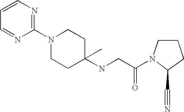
C1=CN=C(N2CCC(C)(NCC(N3C(C#N)CCC3)=O)CC2)N=C1
